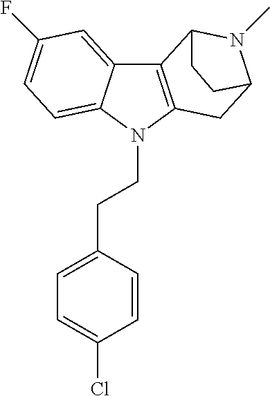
C12=C(N(CCC3=CC=C(Cl)C=C3)C3=CC=C(F)C=C13)CC1N(C)C2CC1
